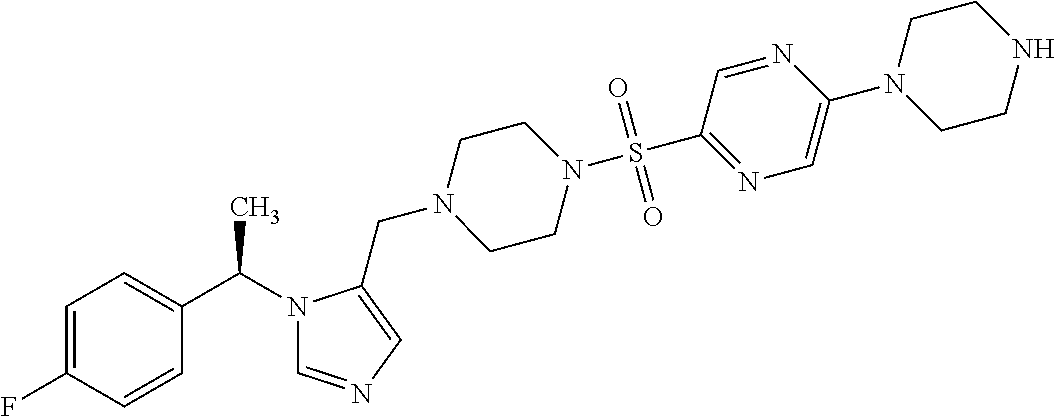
C1=C(F)C=CC(C(C)N2C=NC=C2CN2CCN(S(=O)(=O)C3=NC=C(N4CCNCC4)N=C3)CC2)=C1
